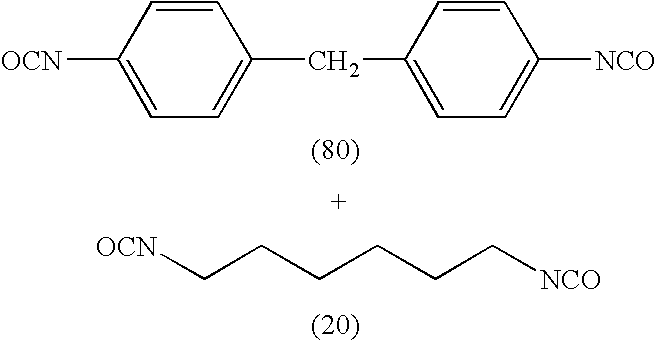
C1=CC([OCN])=CC=C1CC1=CC=C([NCO])C=C1.[OCN]CCCCCC[NCO]
